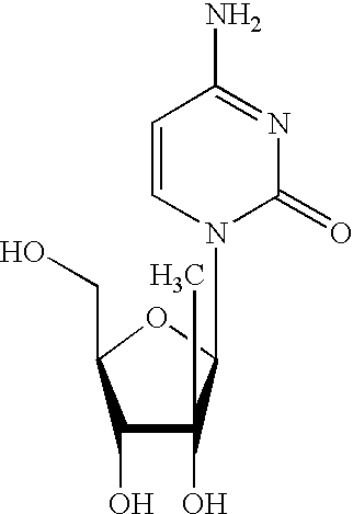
N1=C(N)C=CN(C2OC(CO)C(O)C2(O)C)C1=O
